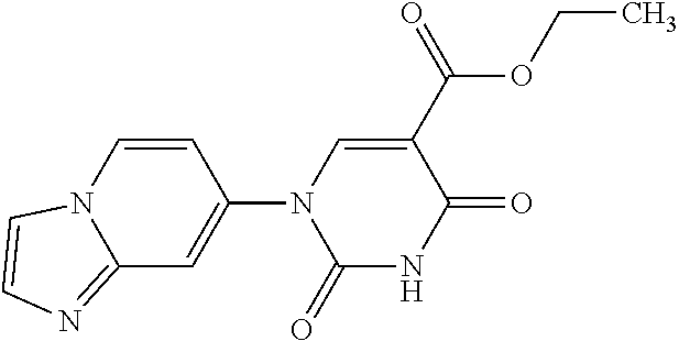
C1(N2C(=O)NC(=O)C(C(OCC)=O)=C2)=CC2=NC=CN2C=C1
